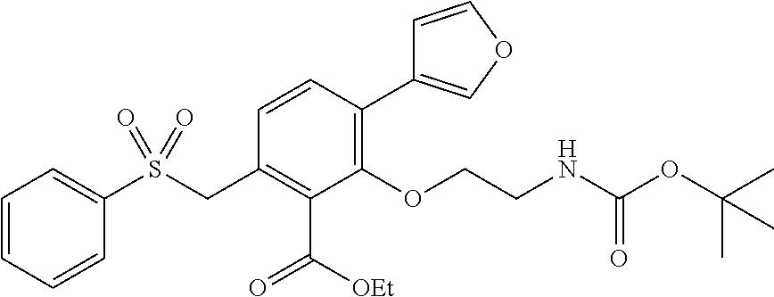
C1=CC=CC(S(CC2=C(C([OEt])=O)C(OCCNC(OC(C)(C)C)=O)=C(C3=COC=C3)C=C2)(=O)=O)=C1
